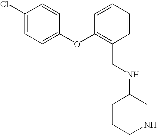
C1(Cl)=CC=C(OC2=C(CNC3CCCNC3)C=CC=C2)C=C1
